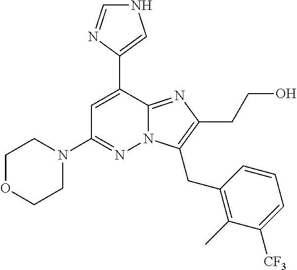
N12C(=NC(CCO)=C1CC1=C(C)C([CF3])=CC=C1)C(C1=CNC=N1)=CC(N1CCOCC1)=N2
